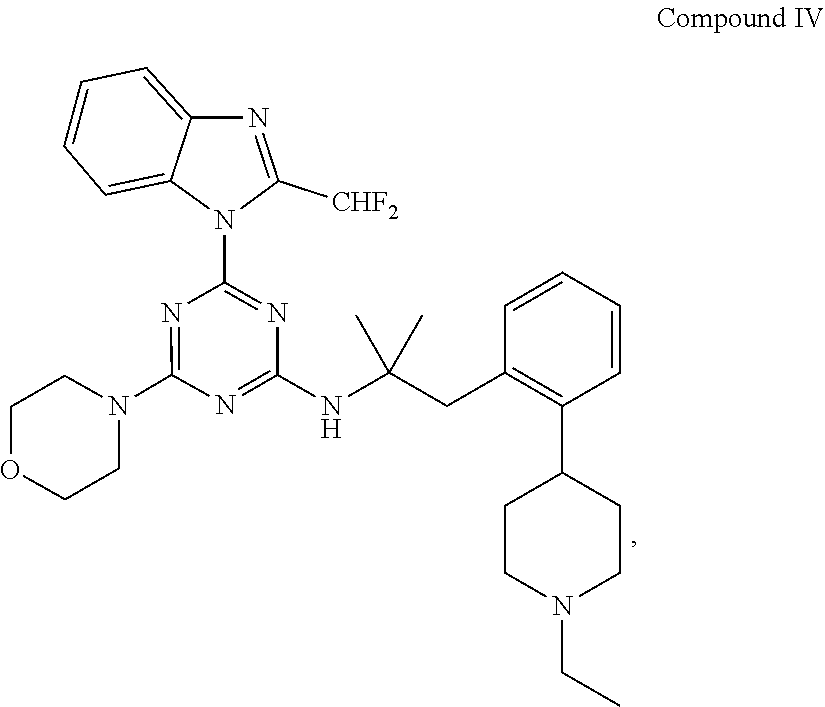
N1(C2=NC(N3C([CHF2])=NC4=CC=CC=C34)=NC(NC(CC3=C(C4CCN(CC)CC4)C=CC=C3)(C)C)=N2)CCOCC1
